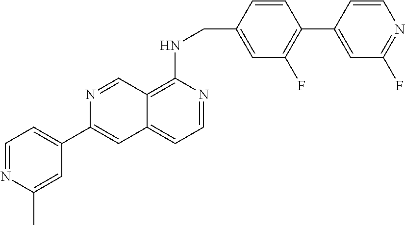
C1=CC(CNC2=C3C(=CC=N2)C=C(C2=CC=NC(C)=C2)N=C3)=CC(F)=C1C1=CC(F)=NC=C1
